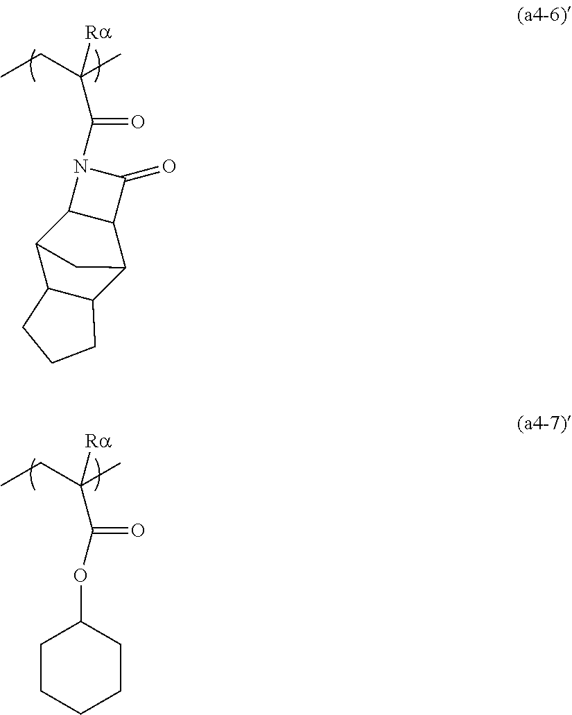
CCC(C)([Ra])C(N1C(=O)C2C1C1C3C(C2C1)CCC3)=O.CCC(C)([Ra])C(OC1CCCCC1)=O
